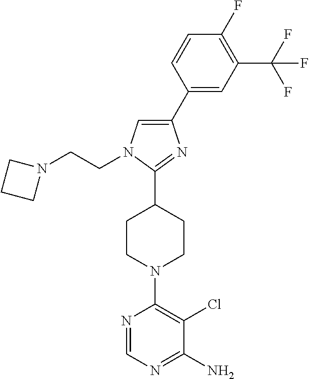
C1(C2=CN(CCN3CCC3)C(C3CCN(C4=C(Cl)C(N)=NC=N4)CC3)=N2)=CC(C(F)(F)F)=C(F)C=C1
